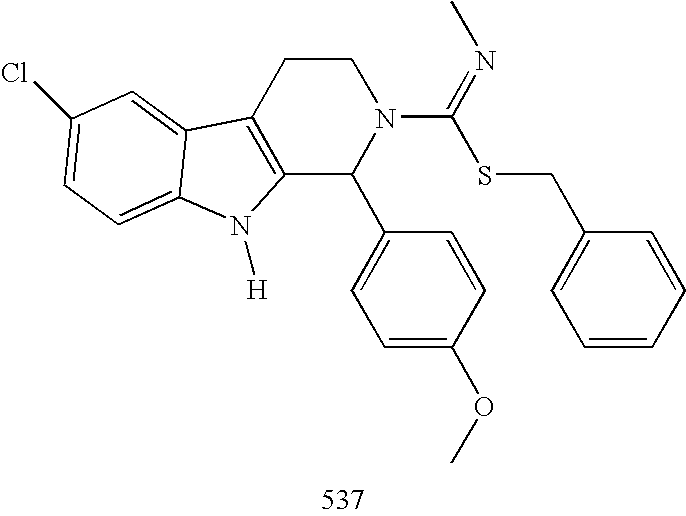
C12=C(CCN(C(SCC3=CC=CC=C3)=NC)C1C1=CC=C(OC)C=C1)C1=CC(Cl)=CC=C1N2[H]
